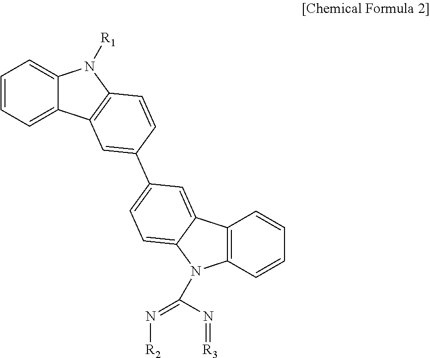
C1=CC=C2C(=C1)N([R1])C1=C2C=C(C2=CC=C3C(=C2)C2=C(N3C(=N[R2])N=[R3])C=CC=C2)C=C1
